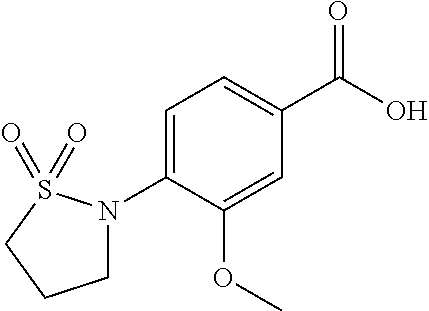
C1=C(N2CCCS2(=O)=O)C(OC)=CC(C(O)=O)=C1
